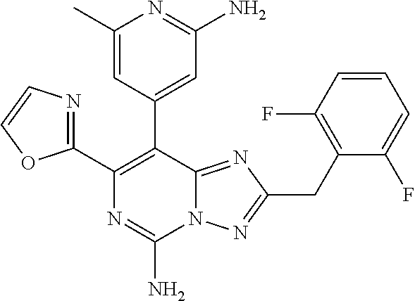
N12C(=NC(CC3=C(F)C=CC=C3F)=N1)C(C1=CC(N)=NC(C)=C1)=C(C1=NC=CO1)N=C2N
